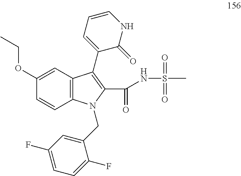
C1(OCC)=CC2=C(C=C1)N(CC1=CC(F)=CC=C1F)C(C(=O)NS(C)(=O)=O)=C2C1=CC=CNC1=O
